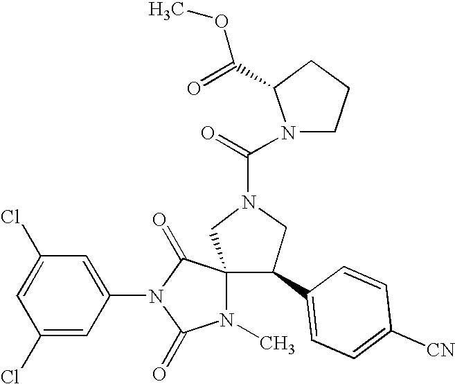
ClC1=CC(Cl)=CC(N2C(=O)C3(N(C)C2=O)CN(C(N2CCCC2C(OC)=O)=O)CC3C2=CC=C([CN])C=C2)=C1
